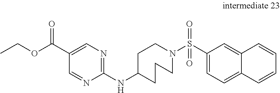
C1C(NC2=NC=C(C(=O)OCC)C=N2)CCCN(S(C2=CC=C3C(=C2)C=CC=C3)(=O)=O)C1
